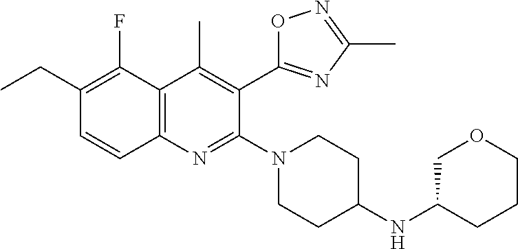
C1(CC)=C(F)C2=C(N=C(N3CCC(NC4COCCC4)CC3)C(C3=NC(C)=NO3)=C2C)C=C1
